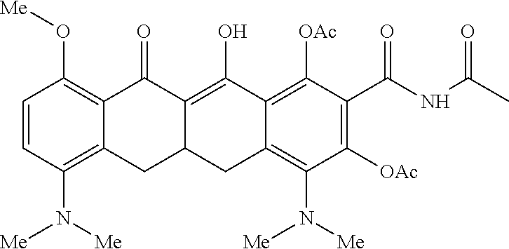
C1=CC(N([Me])[Me])=C2C(=C1O[Me])C(=O)C1=C(O)C3=C([OAc])C(C(NC(C)=O)=O)=C([OAc])C(N([Me])[Me])=C3CC1C2
